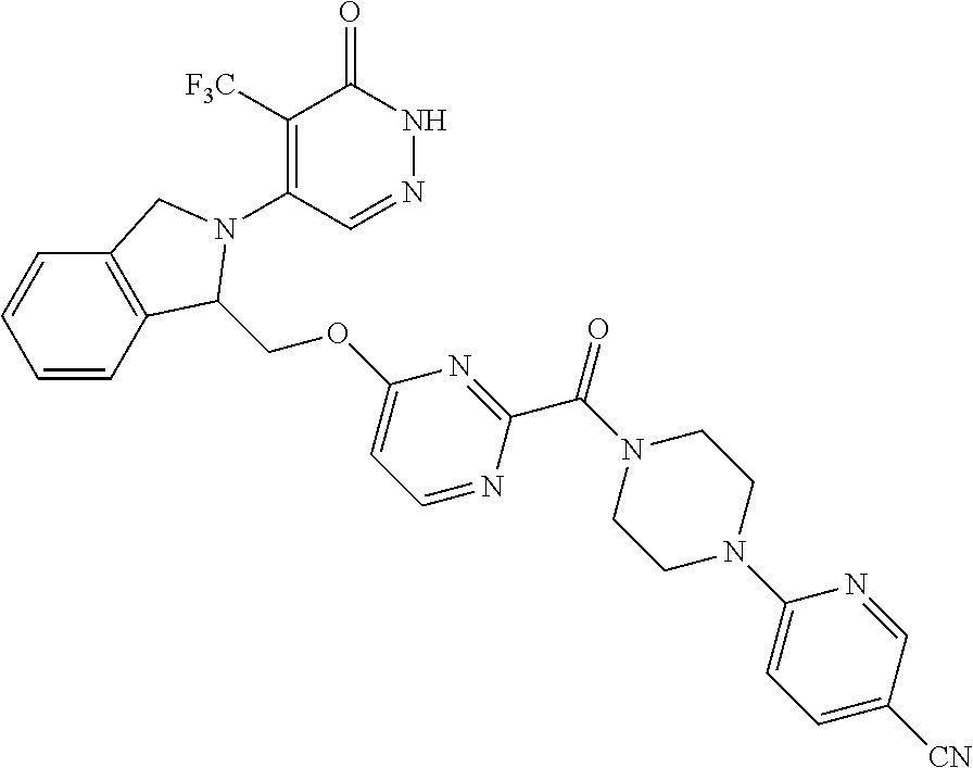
C1([F3C])=C(N2CC3=C(C2COC2=CC=NC(C(=O)N4CCN(C5=CC=C([CN])C=N5)CC4)=N2)C=CC=C3)C=NNC1=O
